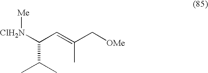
C(C=C(C[OMe])C)([ClH2N][Me])C(C)C
